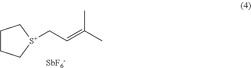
C1CC[S+](CC=C(C)C)C1.[SbF6-]
